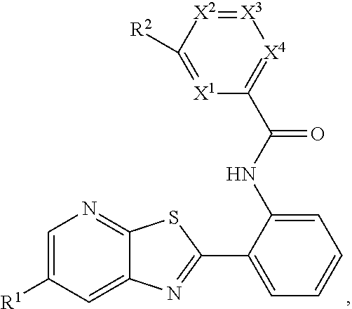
[X4]1=C(C(=O)NC2=CC=CC=C2C2=NC3=CC([R1])=CN=C3S2)[X1]=C([R2])[X2]=[X3]1
